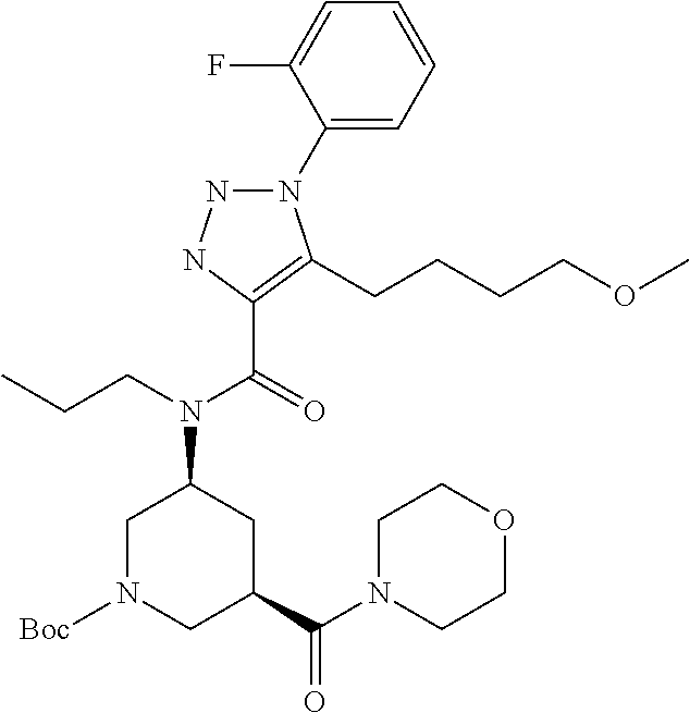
N1N(C2=CC=CC=C2F)C(CCCCOC)=C(C(=O)N(CCC)C2CC(C(N3CCOCC3)=O)CN([Boc])C2)N1
